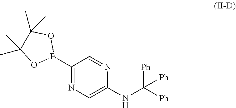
C1(NC([Ph])([Ph])[Ph])=CN=C(B2OC(C)(C)C(C)(C)O2)C=N1
